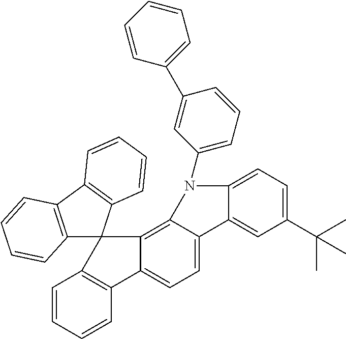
C1=CC=CC2=C1C1(C3=C4C(=CC=C23)C2=CC(C(C)(C)C)=CC=C2N4C2=CC=CC(C3=CC=CC=C3)=C2)C2=C(C3=C1C=CC=C3)C=CC=C2
